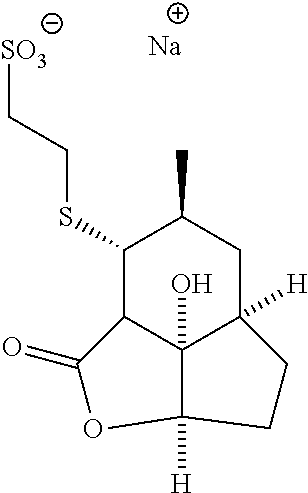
C1(SCC[SO3])C2C3(O)C([H])(CC1C)CCC3([H])OC2=O.[Na]
